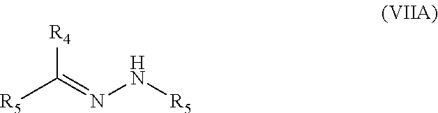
[R4]C(=NN[R5])[R5]
